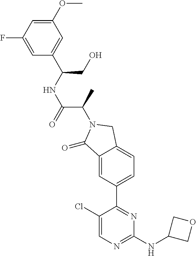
C1(=O)C2=CC(C3=NC(NC4COC4)=NC=C3Cl)=CC=C2CN1C(C(=O)NC(C1=CC(OC)=CC(F)=C1)CO)C
